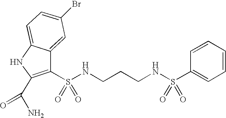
C1(Br)=CC=C2C(=C1)C(S(NCCCNS(C1=CC=CC=C1)(=O)=O)(=O)=O)=C(C(N)=O)N2
